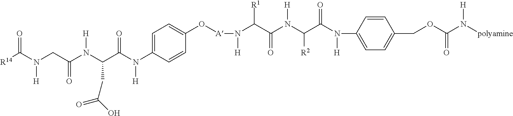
[R14]C(N(CC(N(C(C(N(C1=CC=C(O[A]N([H])C([R1])C(N(C(C(N(C2=CC=C(COC(N([polyamine])[H])=O)C=C2)[H])=O)[R2])[H])=O)C=C1)[H])=O)CC(=O)O)[H])=O)[H])=O
